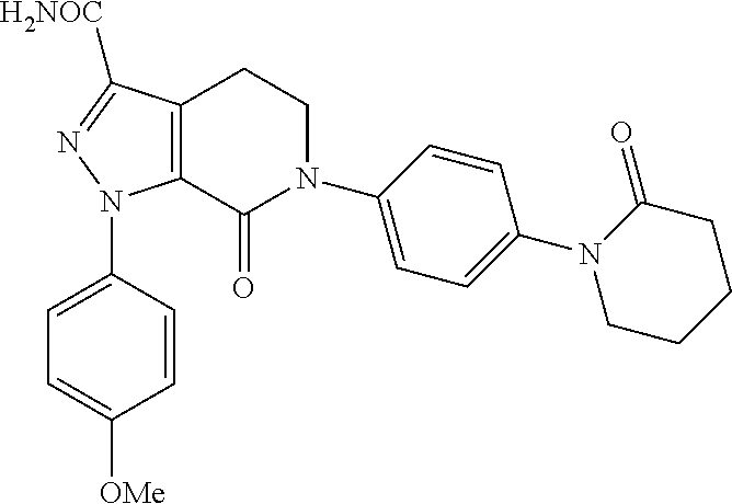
C12=C(C(=O)N(C3=CC=C(N4CCCCC4=O)C=C3)CC1)N(C1=CC=C([OMe])C=C1)N=C2[H2NOC]
